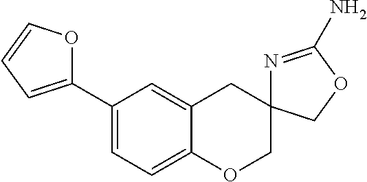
C1=C2C(=CC=C1C1=CC=CO1)OCC1(C2)N=C(N)OC1
